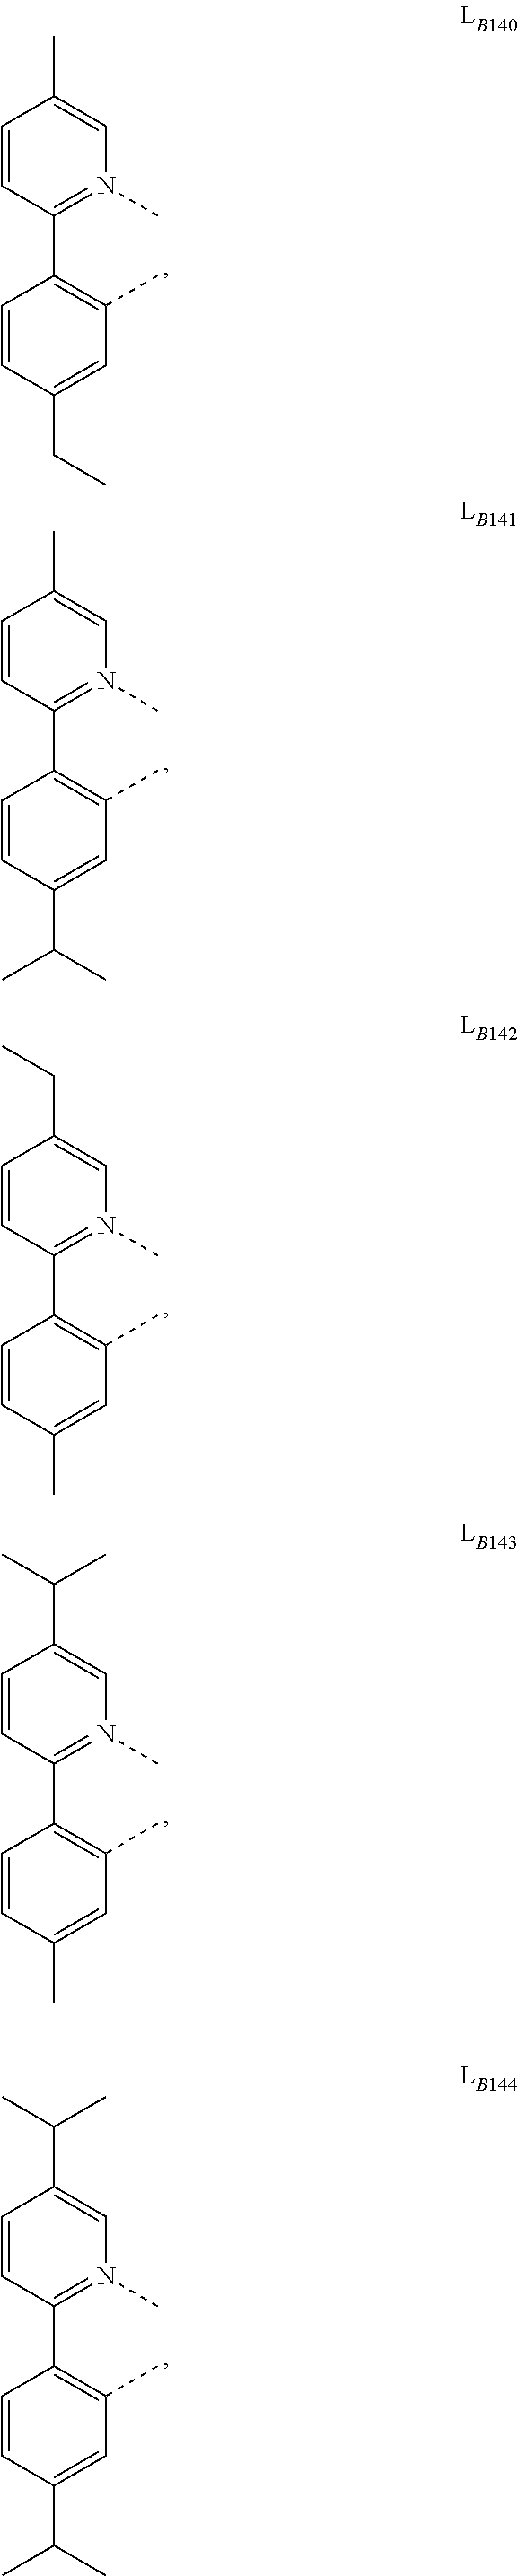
C1=CC(C2=C(C)C=C(CC)C=C2)=N(C)C=C1C.C1=CC(C2=C(C)C=C(C(C)C)C=C2)=N(C)C=C1C.C1=CC(C2=C(C)C=C(C)C=C2)=N(C)C=C1CC.C1=CC(C2=C(C)C=C(C)C=C2)=N(C)C=C1C(C)C.C1=CC(C2=C(C)C=C(C(C)C)C=C2)=N(C)C=C1C(C)C
